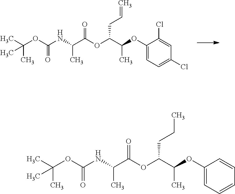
C(C=C)C(OC(C(NC(OC(C)(C)C)=O)C)=O)C(C)OC1=CC=C(Cl)C=C1Cl.C(CC)C(OC(C(NC(OC(C)(C)C)=O)C)=O)C(C)OC1=CC=CC=C1
